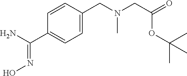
C1=CC(CN(C)CC(=O)OC(C)(C)C)=CC=C1C(N)=NO
